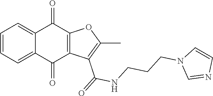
C1=C2C(=CC=C1)C(=O)C1=C(C2=O)C(C(NCCCN2C=NC=C2)=O)=C(C)O1
